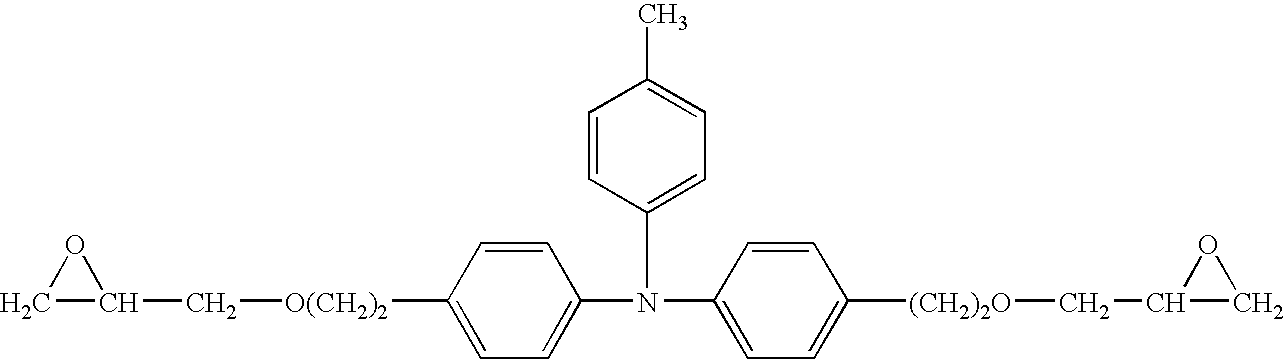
C1=C(N(C2=CC=C([(CH2)2O]CC3CO3)C=C2)C2=CC=C(C)C=C2)C=CC([O(CH2)2]CC2OC2)=C1
